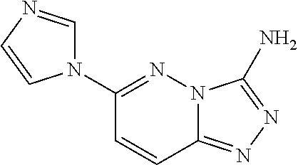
N12C(=NN=C1N)C=CC(N1C=NC=C1)=N2
